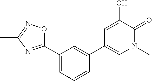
C1(C2=NC(C)=NO2)=CC=CC(C2=CN(C)C(=O)C(O)=C2)=C1
